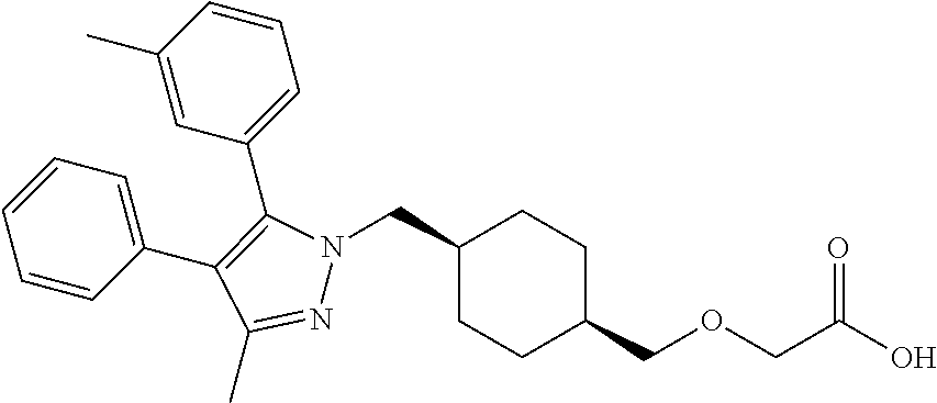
C1(CN2N=C(C)C(C3=CC=CC=C3)=C2C2=CC=CC(C)=C2)CCC(COCC(O)=O)CC1
